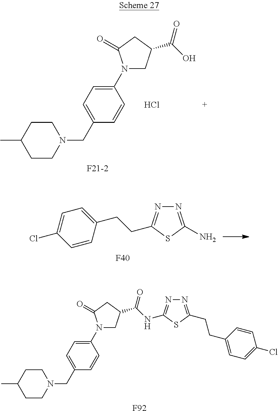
N1(C2=CC=C(CN3CCC(C)CC3)C=C2)CC(C(O)=O)CC1=O.[F21-2].Cl.N1=C(N)SC(CCC2=CC=C(Cl)C=C2)=N1.[F40].N1(C2=CC=C(CN3CCC(C)CC3)C=C2)CC(C(NC2=NN=C(CCC3=CC=C(Cl)C=C3)S2)=O)CC1=O.[F92]
